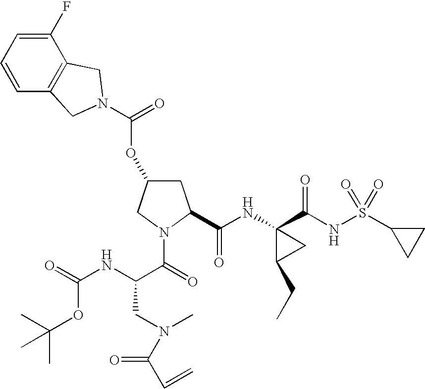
C1(F)=CC=CC2=C1CN(C(=O)OC1CC(C(NC3(C(NS(C4CC4)(=O)=O)=O)C(CC)C3)=O)N(C(=O)C(NC(=O)OC(C)(C)C)CN(C)C(C=C)=O)C1)C2
